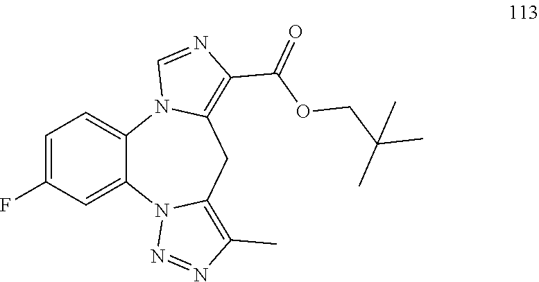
C1=C(F)C=C2C(=C1)N1C(=C(C(OCC(C)(C)C)=O)N=C1)CC1=C(C)N=NN21
